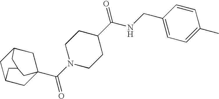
C12CC3(C(N4CCC(C(=O)NCC5=CC=C(C)C=C5)CC4)=O)CC(C1)CC(C2)C3
